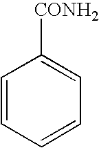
C1=CC=CC=C1[CONH2]
